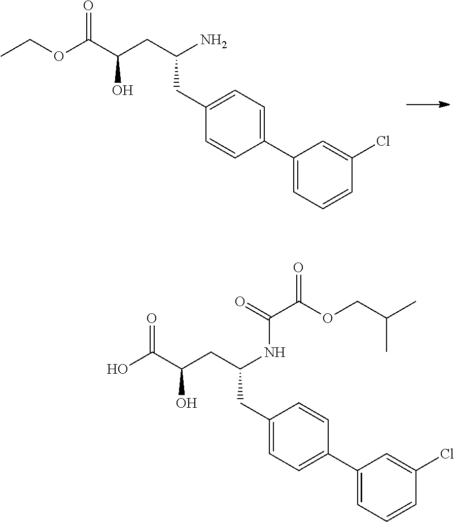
C1=C(C2=CC=CC(Cl)=C2)C=CC(CC(CC(C(OCC)=O)O)N)=C1.C(COC(C(=O)NC(CC1=CC=C(C2=CC=CC(Cl)=C2)C=C1)CC(C(O)=O)O)=O)(C)C
